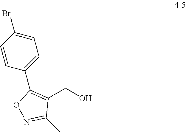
C1(CO)=C(C2=CC=C(Br)C=C2)ON=C1C
